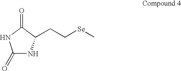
C1(=O)NC(CC[Se]C)C(=O)N1
